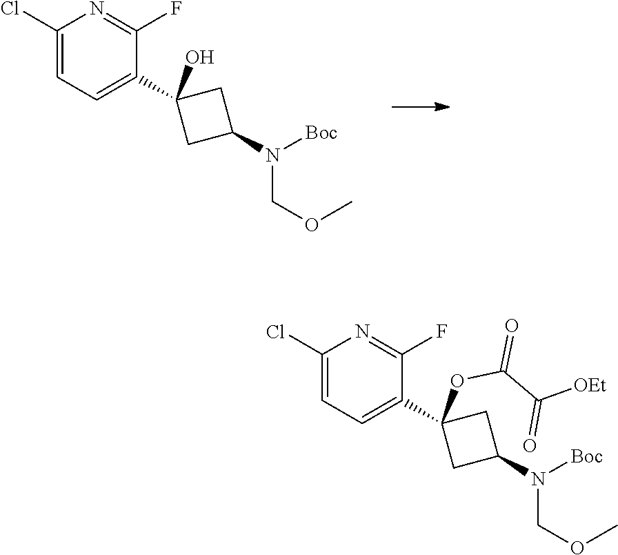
C1(Cl)=CC=C(C2(O)CC(N(COC)[Boc])C2)C(F)=N1.C1(Cl)=CC=C(C2(OC(C([OEt])=O)=O)CC(N(COC)[Boc])C2)C(F)=N1
